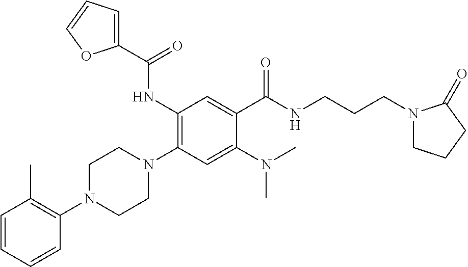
C1=CC=CC(N2CCN(C3=C(NC(C4=CC=CO4)=O)C=C(C(NCCCN4CCCC4=O)=O)C(N(C)C)=C3)CC2)=C1C
